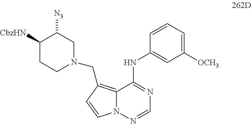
C1([OCH3])=CC=CC(NC2=NC=NN3C2=C(CN2CCC([CbzHN])C([N3])C2)C=C3)=C1
